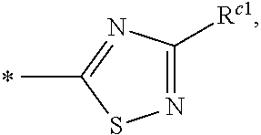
N1=C([Rc1])N=C(C)S1
